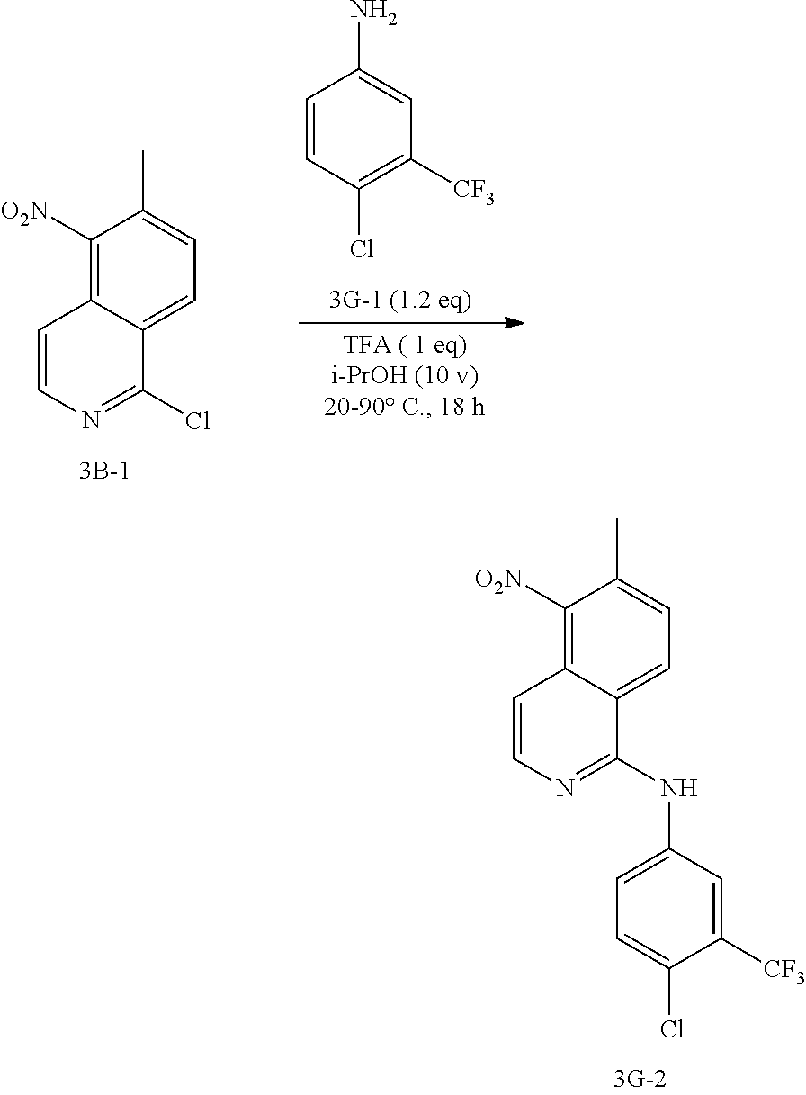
C1=CC(Cl)=C([CF3])C=C1N.C1([O2N])=C2C(=CC=C1C)C(Cl)=NC=C2.C1([O2N])=C2C(=CC=C1C)C(NC1=CC=C(Cl)C([CF3])=C1)=NC=C2
